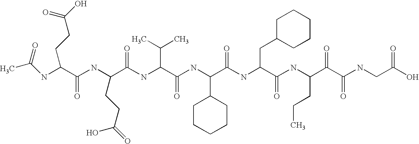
CC(NC(C(NC(C(NC(C(NC(C1CCCCC1)C(=O)NC(CC1CCCCC1)C(=O)NC(CCC)C(=O)C(=O)NCC(=O)O)=O)C(C)C)=O)CCC(O)=O)=O)CCC(=O)O)=O
